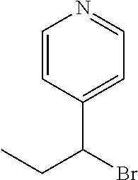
C1=CC(C(Br)CC)=CC=N1
